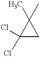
C1(C)(C)C(Cl)(Cl)C1
